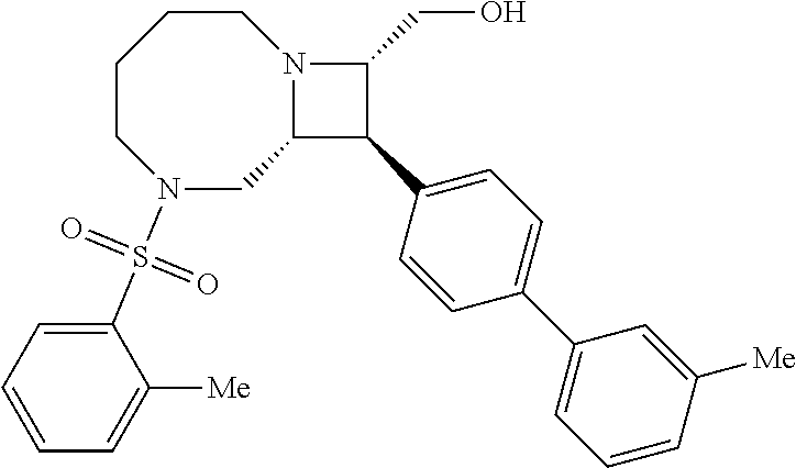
C1CN(S(=O)(=O)C2=CC=CC=C2[Me])CC2N(CC1)C(CO)C2C1=CC=C(C2=CC=CC([Me])=C2)C=C1
